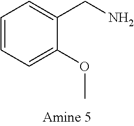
C1=C(OC)C(CN)=CC=C1
